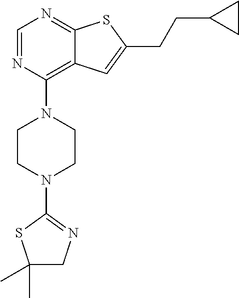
C1=NC(N2CCN(C3=NCC(C)(C)S3)CC2)=C2C(=N1)SC(CCC1CC1)=C2
